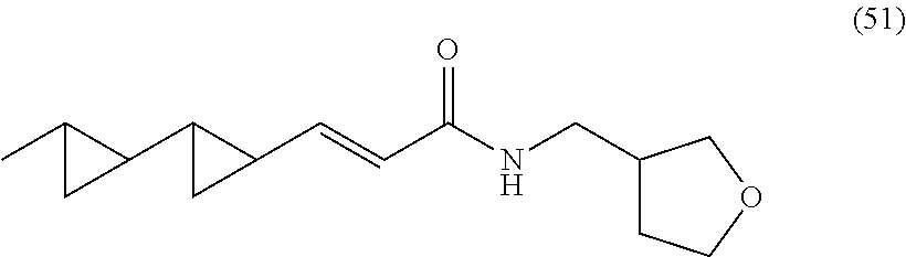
C1(CNC(C=CC2C(C3C(C)C3)C2)=O)CCOC1
